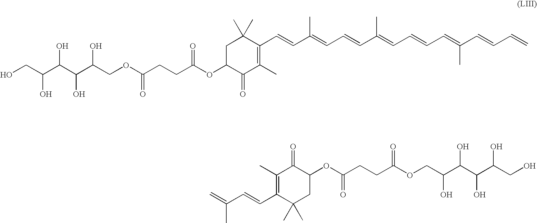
C(C(OC1C(=O)C(C)=C(C=CC(=CC=CC(=CC=CC=C(C=CC=C)C)C)C)C(C)(C)C1)=O)CC(OCC(C(C(C(CO)O)O)O)O)=O.C=C(C=CC1=C(C)C(=O)C(OC(CCC(OCC(C(C(C(CO)O)O)O)O)=O)=O)CC1(C)C)C
